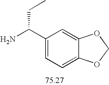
C1=C2C(=CC(C(N)CC)=C1)OCO2
